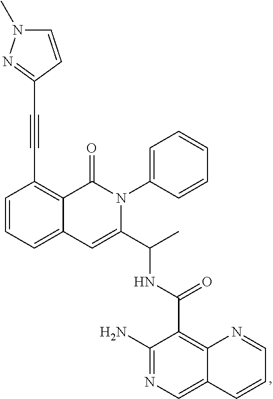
C12=CC=CC(C#CC3=NN(C)C=C3)=C1C(=O)N(C1=CC=CC=C1)C(C(C)NC(C1=C3C(=CN=C1N)C=CC=N3)=O)=C2
